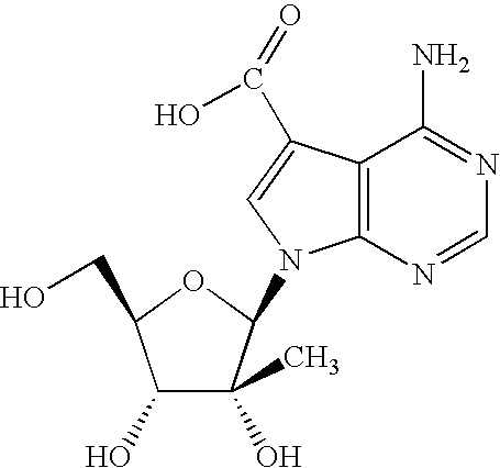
C1(O)C(O)(C)C(N2C3=C(C(N)=NC=N3)C(C(=O)O)=C2)OC1CO
